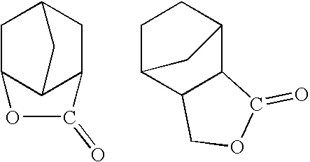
C1C2C3C(CC1C3)C(=O)O2.C1C2C3C(C(C1)C2)C(=O)OC3
